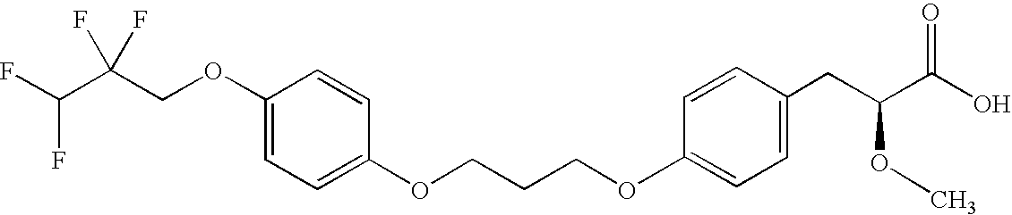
C(COC1=CC=C(CC(C(O)=O)OC)C=C1)COC1=CC=C(OCC(C(F)F)(F)F)C=C1
